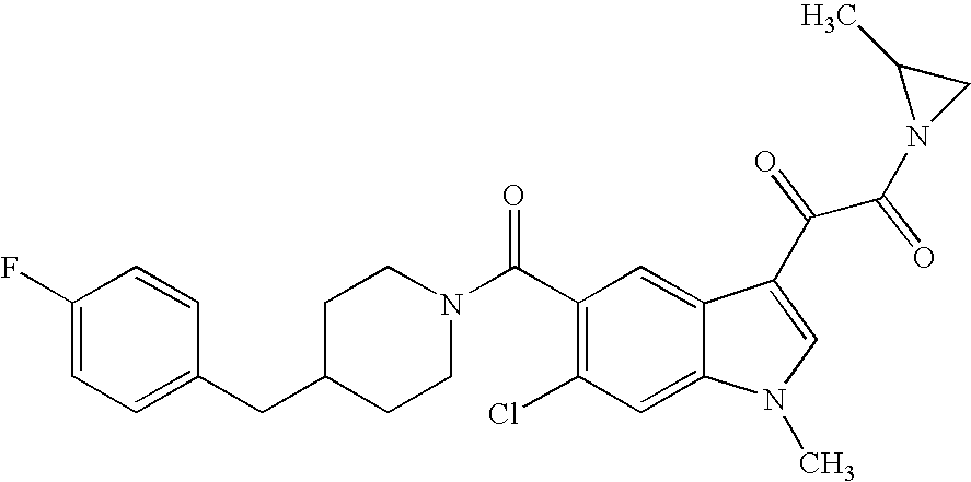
C1(F)=CC=C(CC2CCN(C(C3=C(Cl)C=C4C(=C3)C(C(C(N3CC3C)=O)=O)=CN4C)=O)CC2)C=C1
